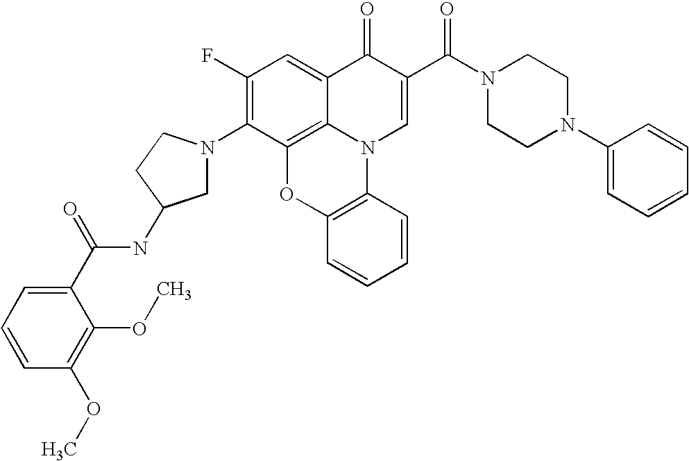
C1(F)=C(N2CC(NC(C3=CC=CC(OC)=C3OC)=O)CC2)C2=C3C(=C1)C(=O)C(C(N1CCN(C4=CC=CC=C4)CC1)=O)=CN3C1=C(O2)C=CC=C1
